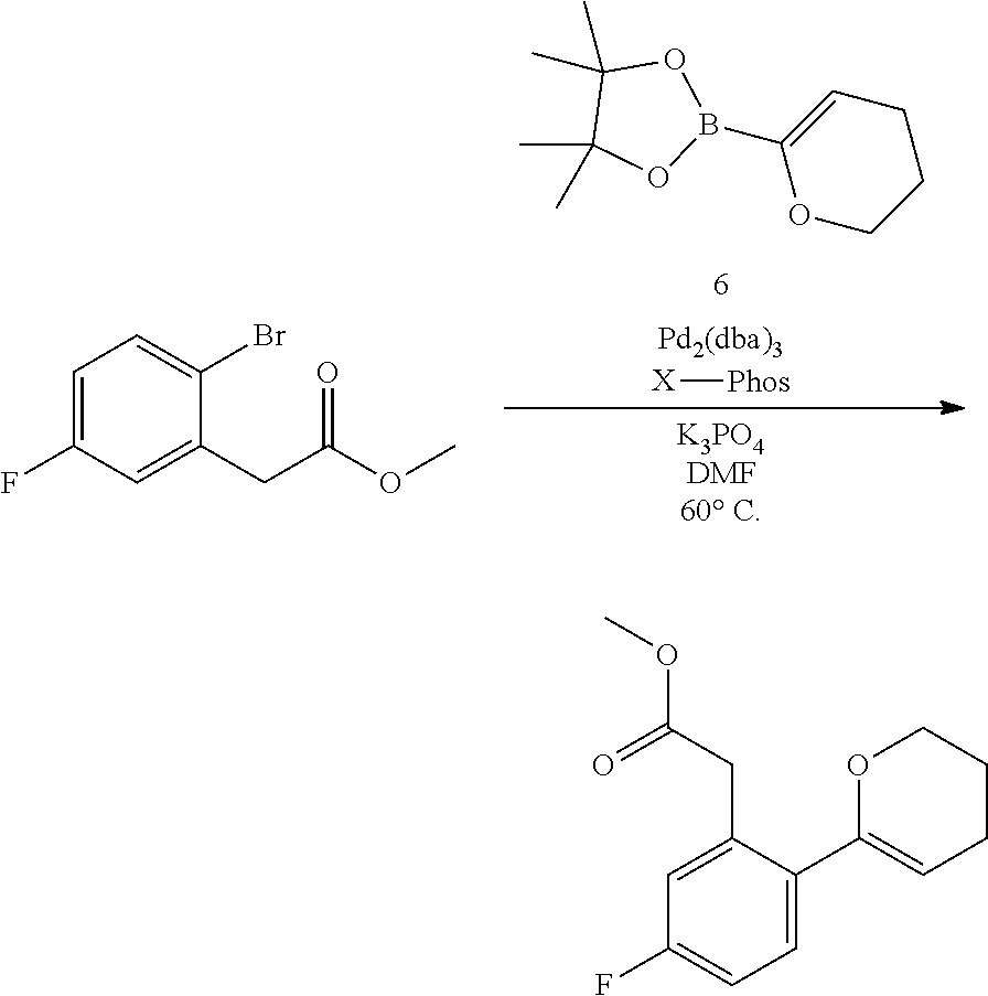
O1CCCC=C1B1OC(C)(C)C(C)(C)O1.[Pd2(dba)3].[X][Phos].[K3PO4DMF60 C].C1=C(F)C=C(CC(OC)=O)C(Br)=C1.C1(F)=CC=C(C2=CCCCO2)C(CC(OC)=O)=C1
